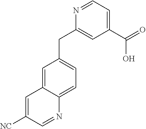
C1=C2C(=CC=C1CC1=CC(C(=O)O)=CC=N1)N=CC([NC])=C2
